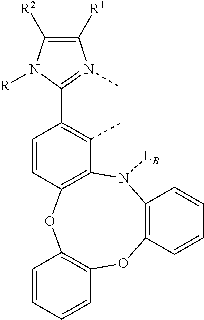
C12=C(N([LB])C3=C(OC4=C(O1)C=CC=C4)C=CC(C1=N(C)C([R1])=C([R2])N1[R])=C3C)C=CC=C2
